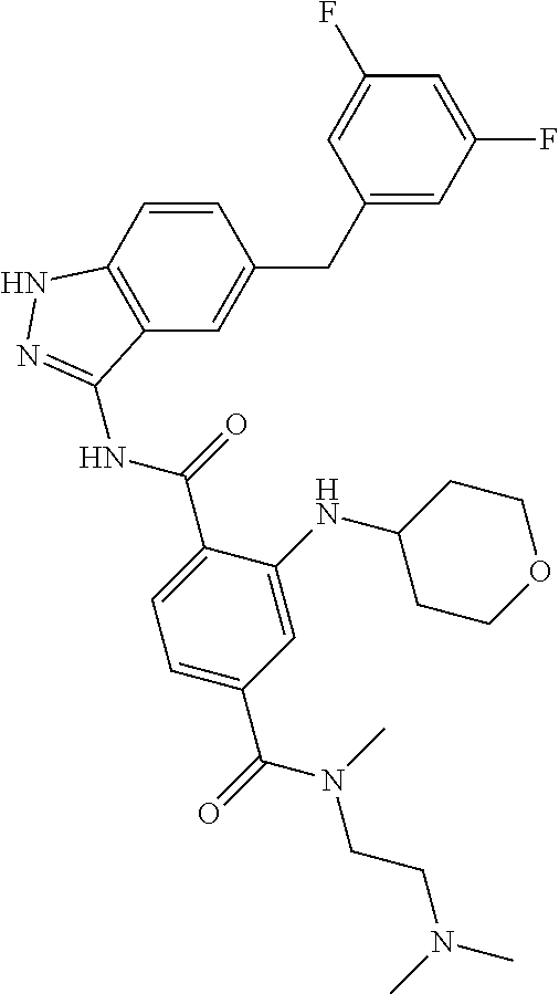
C12=C(C=C(CC3=CC(F)=CC(F)=C3)C=C1)C(NC(=O)C1=CC=C(C(=O)N(C)CCN(C)C)C=C1NC1CCOCC1)=NN2
